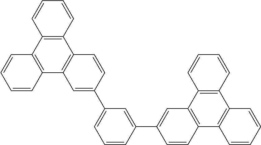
C12=C(C3=C(C4=C1C=CC=C4)C=C(C1=CC=CC(C4=CC5=C(C6=C(C7=C5C=CC=C7)C=CC=C6)C=C4)=C1)C=C3)C=CC=C2
